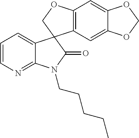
C12=C(C=C3C(=C1)OCO3)C1(CO2)C2=CC=CN=C2N(CCCCC)C1=O
